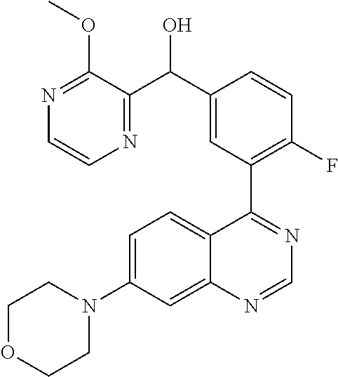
N1=C(OC)C(C(C2=CC(C3=NC=NC4=CC(N5CCOCC5)=CC=C34)=C(F)C=C2)O)=NC=C1
